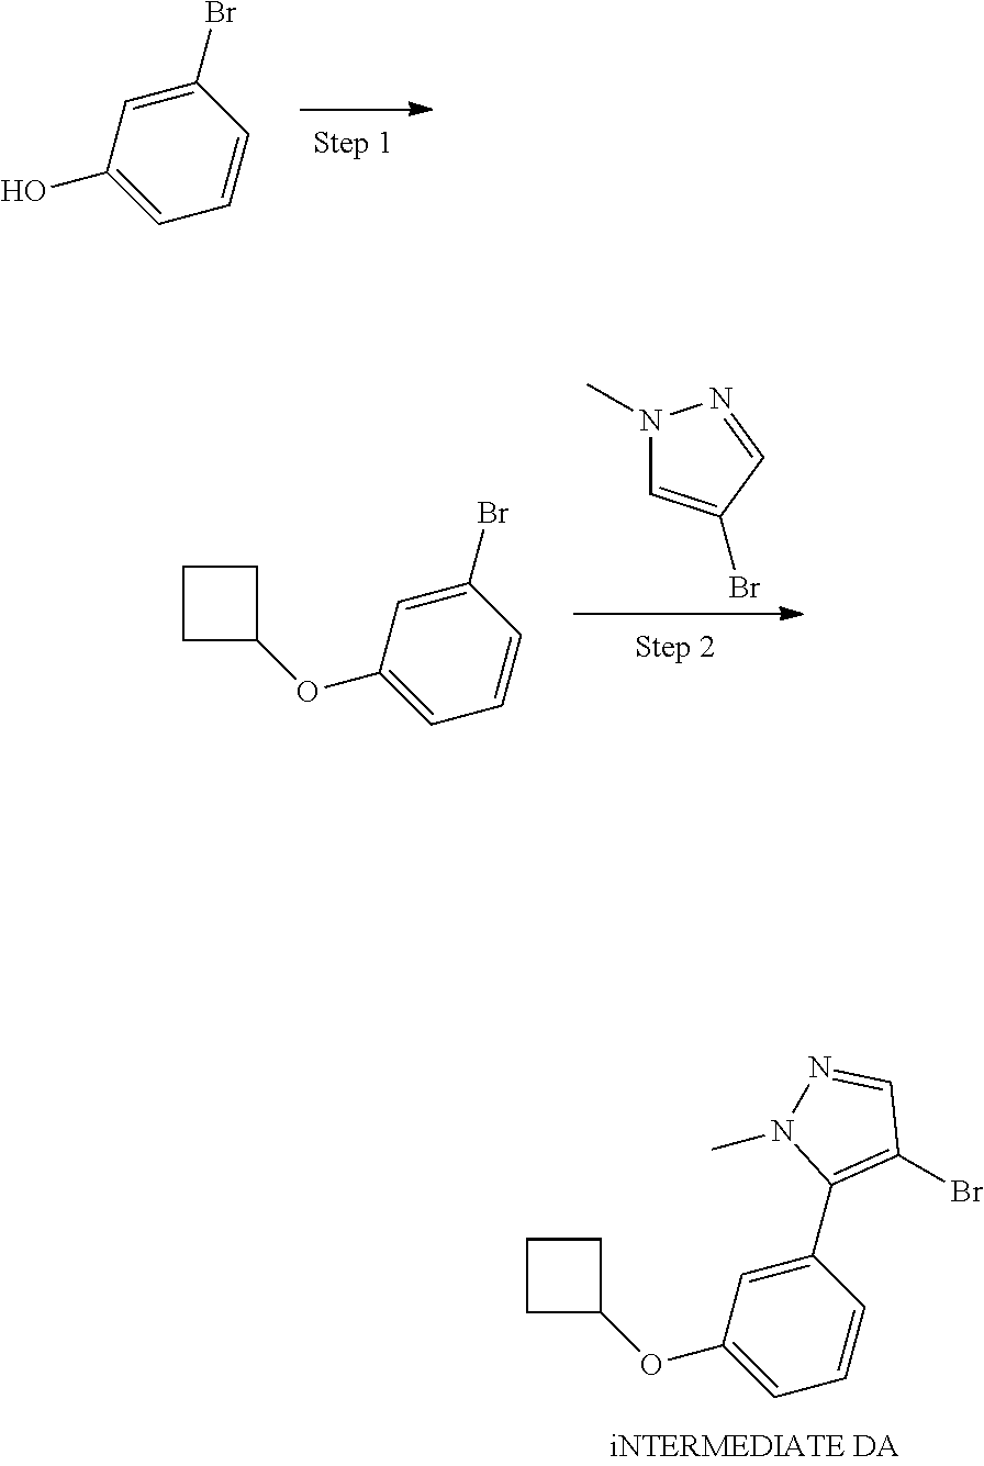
C1(Br)=C(C2=CC(OC3CCC3)=CC=C2)N(C)N=C1.BrC1=CC(O)=CC=C1.CN1C=C(Br)C=N1.BrC1=CC(OC2CCC2)=CC=C1
